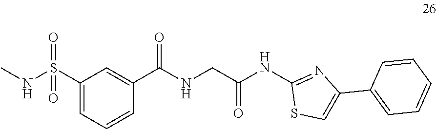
C1(C(NCC(NC2=NC(C3=CC=CC=C3)=CS2)=O)=O)=CC(S(NC)(=O)=O)=CC=C1
